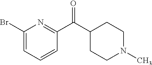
C1(Br)=CC=CC(C(C2CCN(C)CC2)=O)=N1
